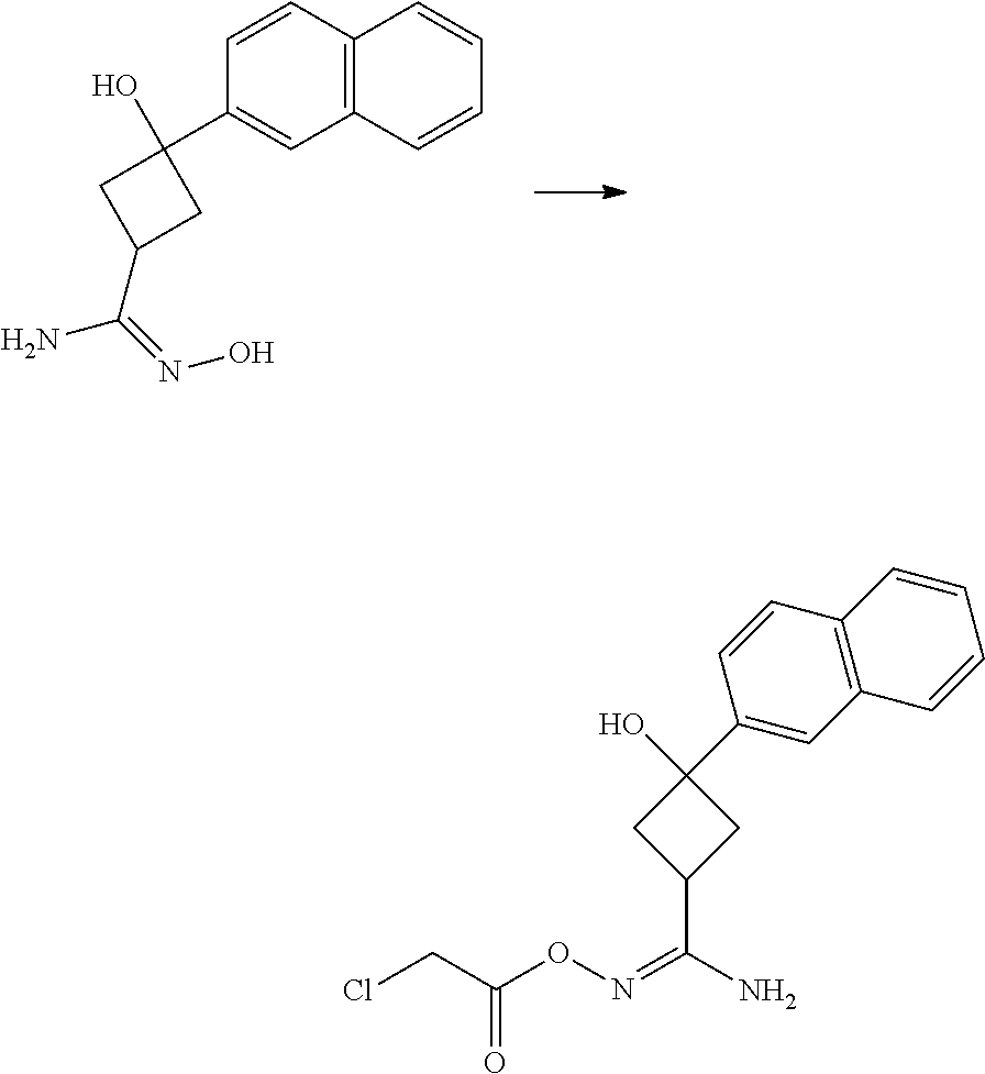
C1C(C(=NO)N)CC1(O)C1=CC2=C(C=C1)C=CC=C2.C1C(C(N)=NOC(CCl)=O)CC1(O)C1=CC2=C(C=C1)C=CC=C2
